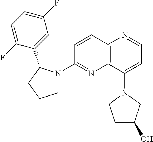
C12=C(C(N3CC(O)CC3)=CC=N1)N=C(N1CCCC1C1=CC(F)=CC=C1F)C=C2
